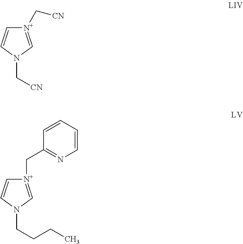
C(N1C=[N+](C[CN])C=C1)[CN].C(N1C=[N+](CC2=NC=CC=C2)C=C1)CCC
